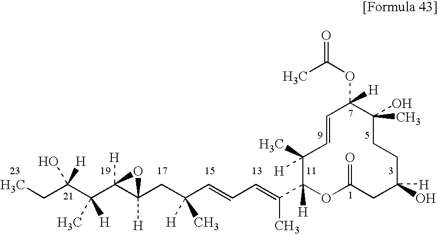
CCC(C(C1([H])C(CC(C=CC=C(C2([H])OC(=O)CC([H])(O)CCC(C)(O)C(OC(C)=O)([H])C=CC2([H])C)C)([H])C)([H])O1)([H])C)(O)[H]
